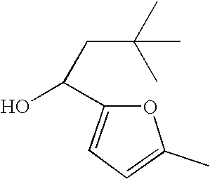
C1=C(C)OC(C(O)CC(C)(C)C)=C1
